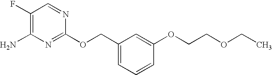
C1(F)=C(N)N=C(OCC2=CC=CC(OCCOCC)=C2)N=C1
